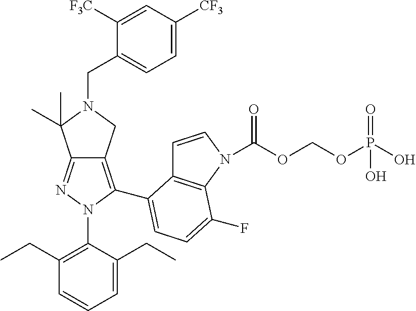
C12=NN(C3=C(CC)C=CC=C3CC)C(C3=CC=C(F)C4=C3C=CN4C(OCOP(O)(=O)O)=O)=C1CN(CC1=CC=C([CF3])C=C1[F3C])C2(C)C
